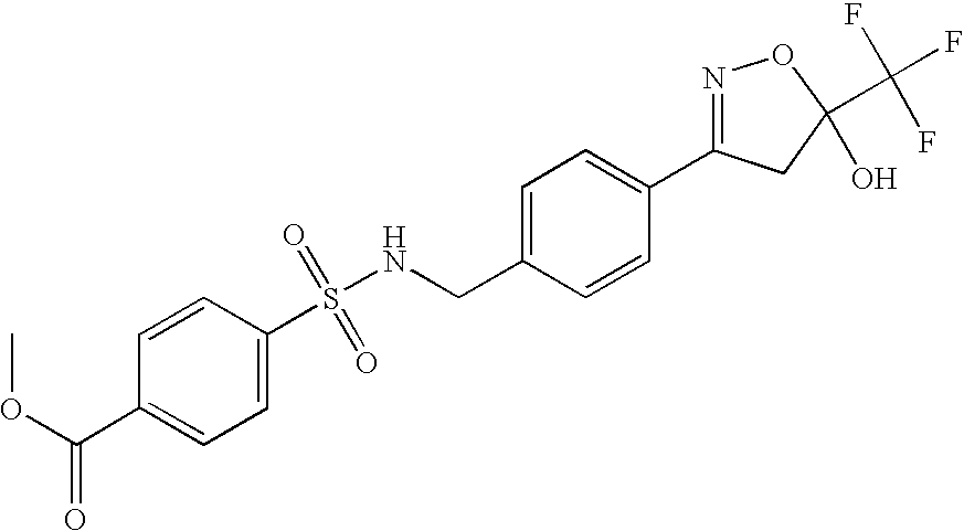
S(NCC1=CC=C(C2=NOC(C(F)(F)F)(O)C2)C=C1)(=O)(=O)C1=CC=C(C(OC)=O)C=C1
